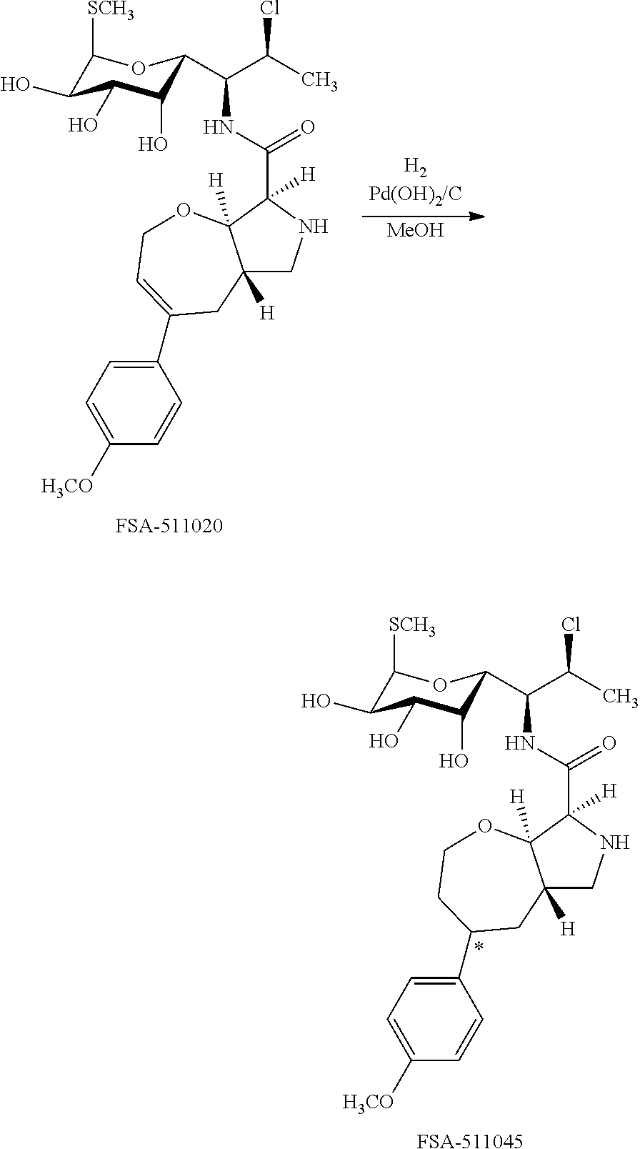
[FSA-511020].[MeOH].C12([H])CNC(C(NC(C(C)Cl)C3C(O)C(O)C(O)C([SCH3])O3)=O)([H])C1([H])OCC=C(C1=CC=C([H3CO])C=C1)C2.[FSA-511045].C12([H])CNC(C(NC(C(C)Cl)C3C(O)C(O)C(O)C([SCH3])O3)=O)([H])C1([H])OCCC(C1=CC=C([H3CO])C=C1)C2
